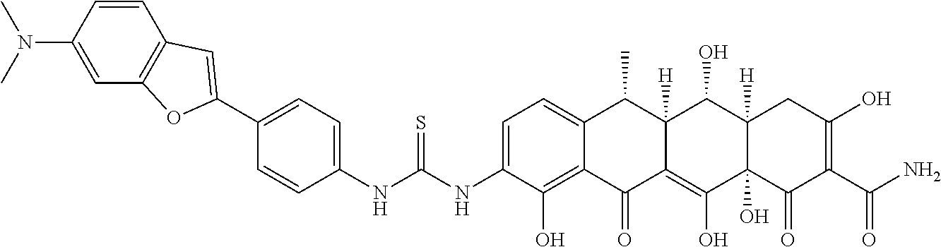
C1=C(NC(NC2=CC=C(C3=CC4=C(C=C(N(C)C)C=C4)O3)C=C2)=S)C(O)=C2C(=C1)C(C)C1([H])C(=C(O)C3(O)C([H])(C1O)CC(O)=C(C(N)=O)C3=O)C2=O
